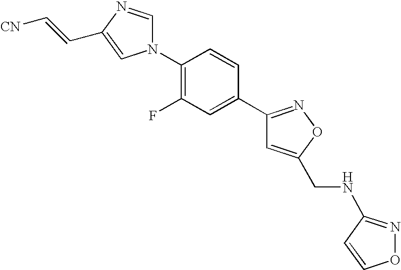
N1(C2=C(F)C=C(C3=NOC(CNC4=NOC=C4)=C3)C=C2)C=NC(C=C[CN])=C1
